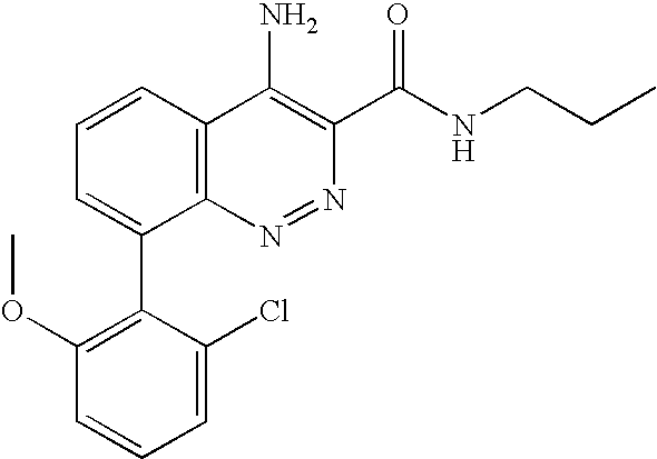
C1=C(Cl)C(C2=CC=CC3=C2N=NC(C(NCCC)=O)=C3N)=C(OC)C=C1
